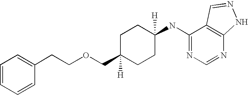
N1=CN=C(NC2([H])CCC(COCCC3=CC=CC=C3)([H])CC2)C2=C1NN=C2
